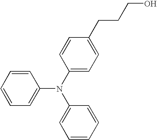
C1=CC=CC=C1N(C1=CC=C(CCCO)C=C1)C1=CC=CC=C1
